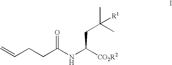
C=CCCC(NC([CO2R2])CC(C)(C)[R1])=O
